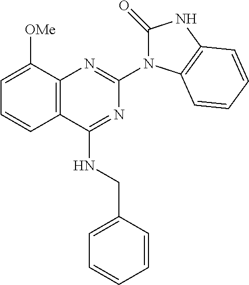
C12=C(C([OMe])=CC=C1)N=C(N1C(=O)NC3=C1C=CC=C3)N=C2NCC1=CC=CC=C1
